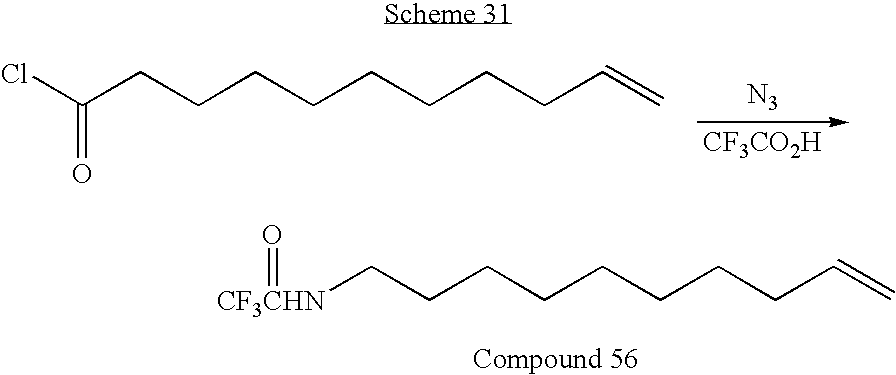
[N3].[CF3CO2H].ClC(=O)CCCCCCCCC=C.[CF3CHN](CCCCCCCCC=C)=O
